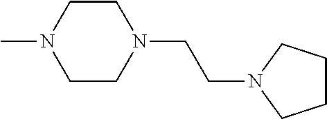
C1CN(CCN2CCCC2)CCN1C
